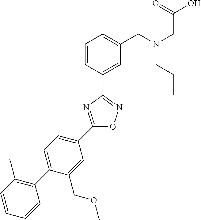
C1=CC=CC(C2=CC=C(C3=NC(C4=CC(CN(CC(=O)O)CCC)=CC=C4)=NO3)C=C2COC)=C1C
